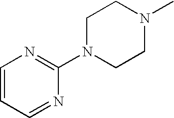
C1=CC=NC(N2CCN(C)CC2)=N1
